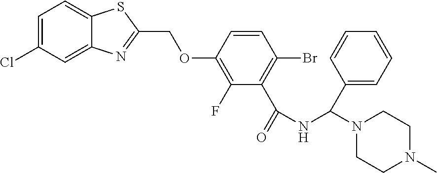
C1=C(Cl)C=C2C(=C1)SC(COC1=C(F)C(C(=O)NC(N3CCN(C)CC3)C3=CC=CC=C3)=C(Br)C=C1)=N2
